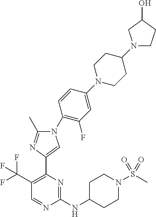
C1(NC2CCN(S(C)(=O)=O)CC2)=NC(C2=CN(C3=C(F)C=C(N4CCC(N5CCC(O)C5)CC4)C=C3)C(C)=N2)=C(C(F)(F)F)C=N1
